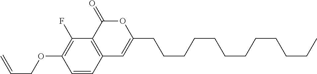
C1=CC2=C(C(F)=C1OCC=C)C(=O)OC(CCCCCCCCCCCC)=C2
